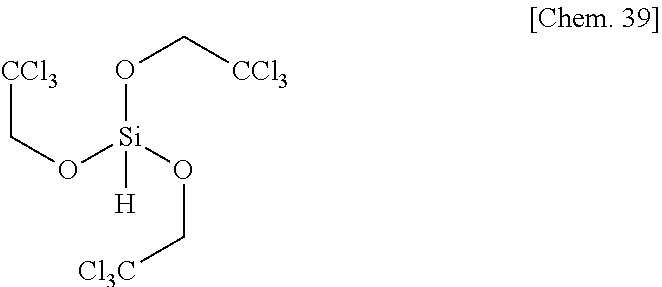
[CCl3]CO[Si](OC[CCl3])(OC[Cl3C])[H]
